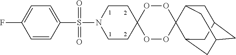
C1C2CC3CC(C4(C1C3)OOC1(OO4)CCN(S(C3=CC=C(F)C=C3)(=O)=O)CC1)C2
